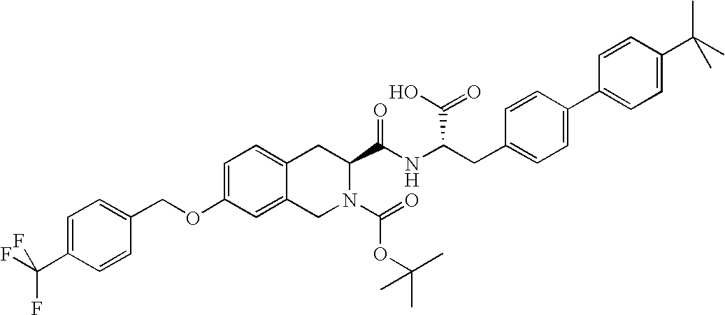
C12=CC=C(OCC3=CC=C(C(F)(F)F)C=C3)C=C1CN(C(=O)OC(C)(C)C)C(C(NC(CC1=CC=C(C3=CC=C(C(C)(C)C)C=C3)C=C1)C(O)=O)=O)C2
